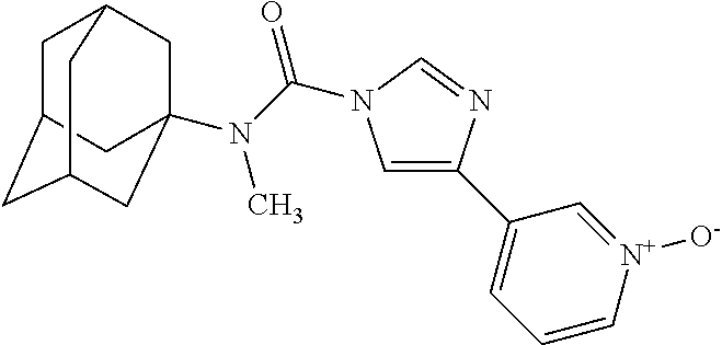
C1C2CC3CC(N(C)C(=O)N4C=C(C5=CC=C[N+]([O-])=C5)N=C4)(CC1C3)C2
